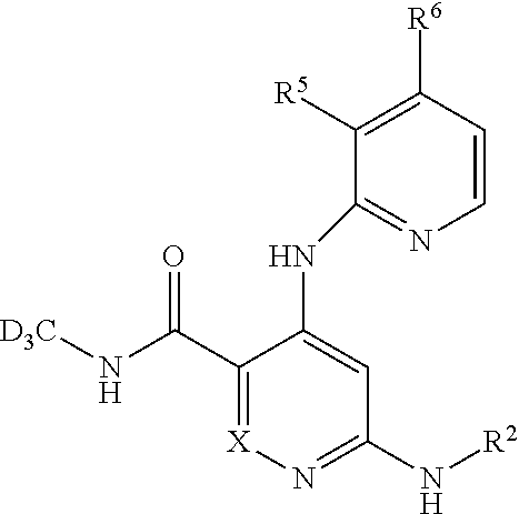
C1(C(N[D3C])=O)=[X]N=C(N[R2])C=C1NC1=NC=CC([R6])=C1[R5]
